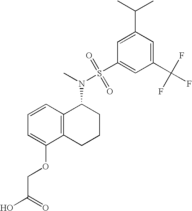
C1=CC=C(OCC(O)=O)C2=C1C(N(S(C1=CC(C(F)(F)F)=CC(C(C)C)=C1)(=O)=O)C)CCC2
